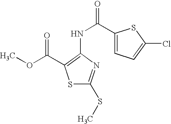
S1C(SC)=NC(NC(=O)C2=CC=C(Cl)S2)=C1C(OC)=O
